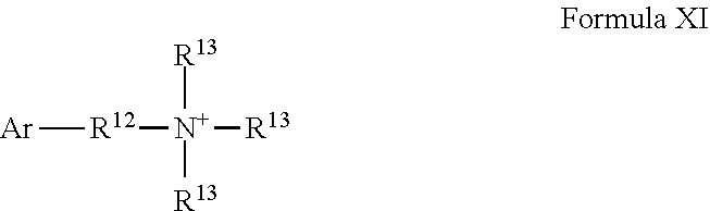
[R12]([N+]([R13])([R13])[R13])[Ar]
